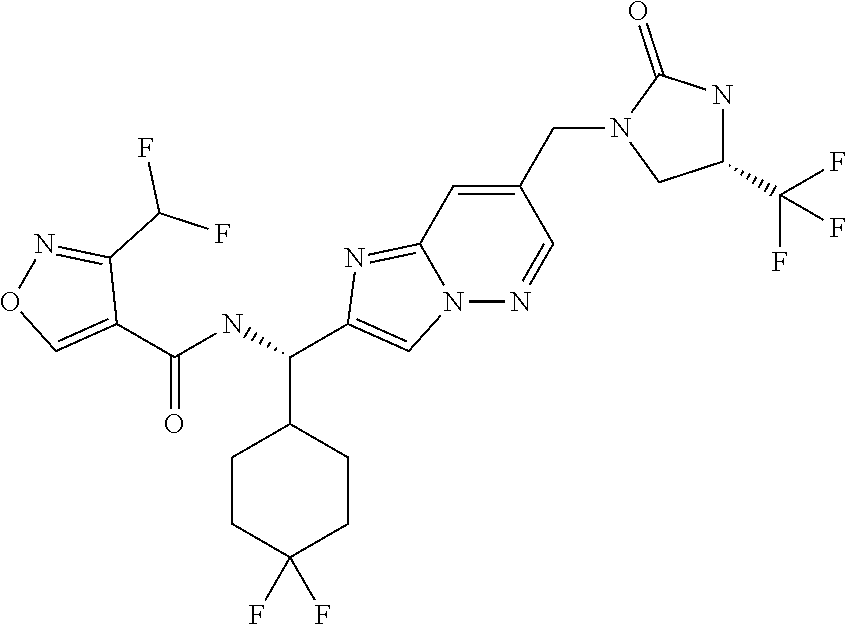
C1CC(F)(F)CCC1C(NC(C1=CON=C1C(F)F)=O)C1=CN2C(=N1)C=C(CN1CC(C(F)(F)F)NC1=O)C=N2
